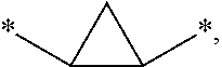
C1(*)C(*)C1
